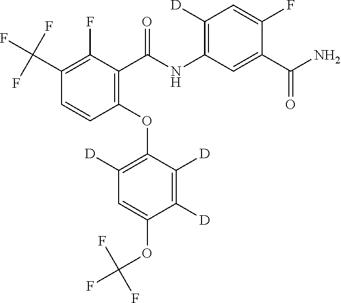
C1(C(F)(F)F)=C(F)C(C(NC2=C([D])C=C(F)C(C(N)=O)=C2)=O)=C(OC2=C([D])C=C(OC(F)(F)F)C([D])=C2[D])C=C1
